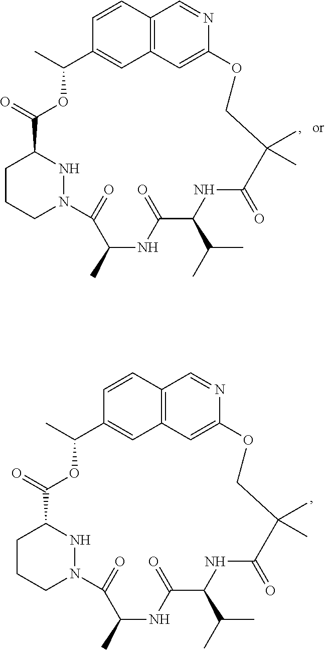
C1=CC2=C3C=C1C(C)OC(=O)C1CCCN(N1)C(=O)C(C)NC(=O)C(C(C)C)NC(=O)C(C)(C)COC(=C3)N=C2.C1=CC2=C3C=C1C(C)OC(=O)C1CCCN(N1)C(=O)C(C)NC(=O)C(C(C)C)NC(=O)C(C)(C)COC(=C3)N=C2
